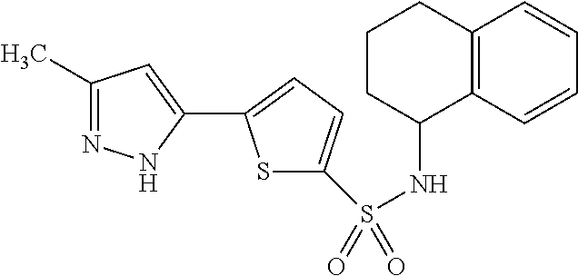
C1(C)=NNC(C2=CC=C(S(NC3CCCC4=C3C=CC=C4)(=O)=O)S2)=C1
